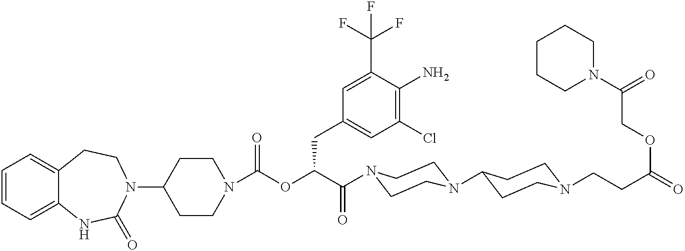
C1(N2CCC3=CC=CC=C3NC2=O)CCN(C(OC(C(=O)N2CCN(C3CCN(CCC(=O)OCC(N4CCCCC4)=O)CC3)CC2)CC2=CC(Cl)=C(N)C(C(F)(F)F)=C2)=O)CC1
